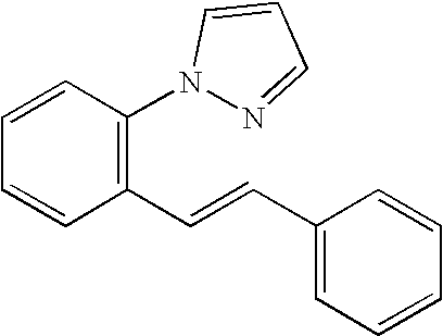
C1=CC(N2N=CC=C2)=C(C=CC2=CC=CC=C2)C=C1
